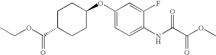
CCOC(C1CCC(OC2=CC=C(NC(C(OC)=O)=O)C(F)=C2)CC1)=O
